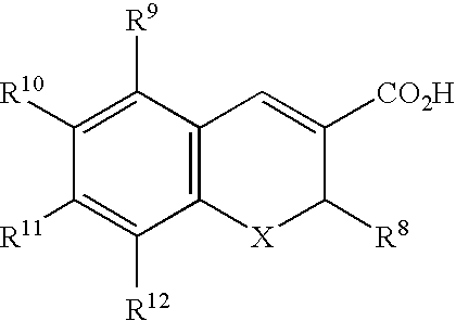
C1([R10])=C([R9])C2=C(C([R12])=C1[R11])[X]C([R8])C([CO2H])=C2
